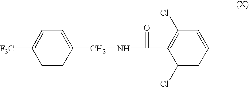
C1=C([F3C])C=CC(CNC(=O)C2=C(Cl)C=CC=C2Cl)=C1
